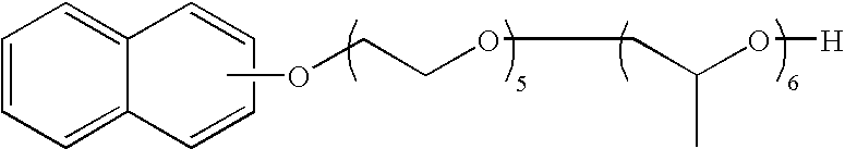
C1=CC=C2C(=C1)C=CC=C2.COCCOCCC(O[H])C
